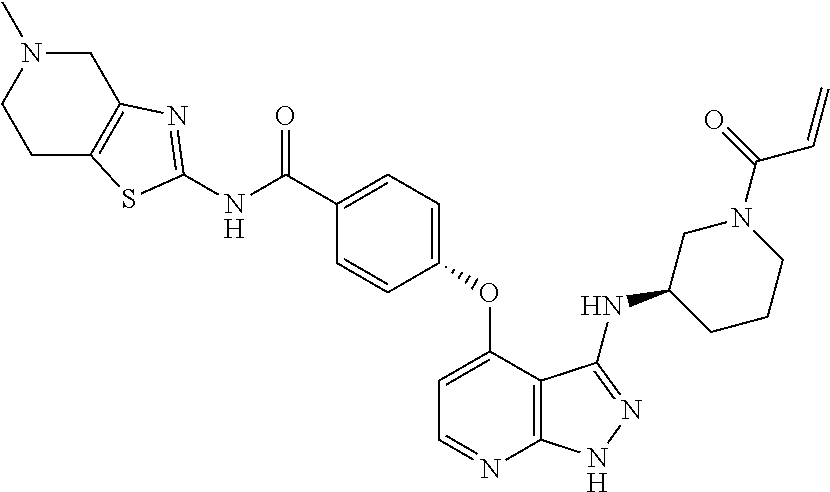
C1(C(NC2=NC3=C(CCN(C)C3)S2)=O)=CC=C(OC2=CC=NC3=C2C(NC2CCCN(C(=O)C=C)C2)=NN3)C=C1
